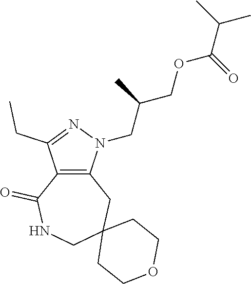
C12=C(N(CC(COC(C(C)C)=O)C)N=C1CC)CC1(CNC2=O)CCOCC1
